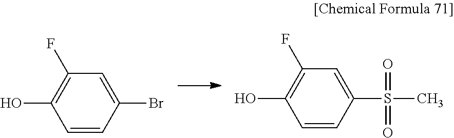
C1(F)=C(O)C=CC(Br)=C1.C1(F)=C(O)C=CC(S(C)(=O)=O)=C1
